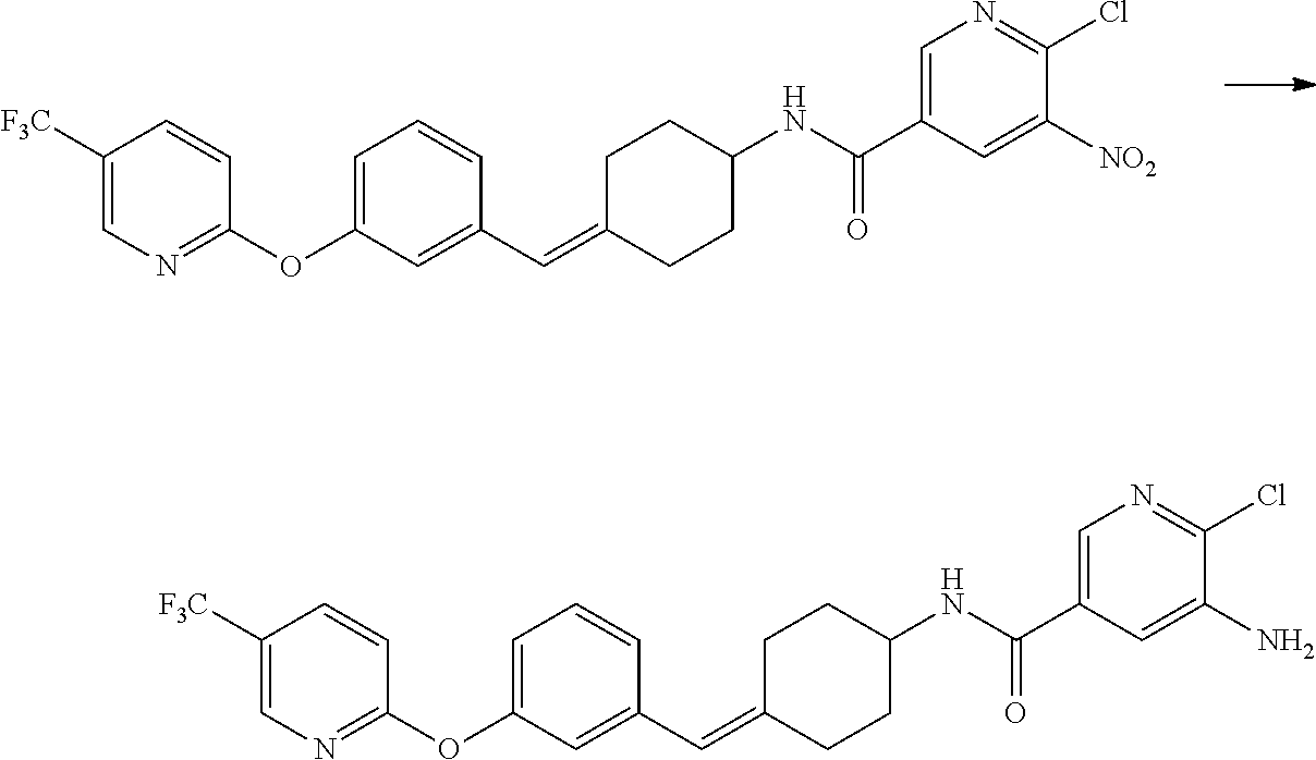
C1=CC(OC2=CC=CC(C=C3CCC(NC(C4=CN=C(Cl)C([NO2])=C4)=O)CC3)=C2)=NC=C1[F3C].C1=CC(OC2=CC=CC(C=C3CCC(NC(C4=CN=C(Cl)C(N)=C4)=O)CC3)=C2)=NC=C1[F3C]
